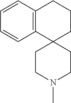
C12=C(C=CC=C1)CCCC21CCN(C)CC1
